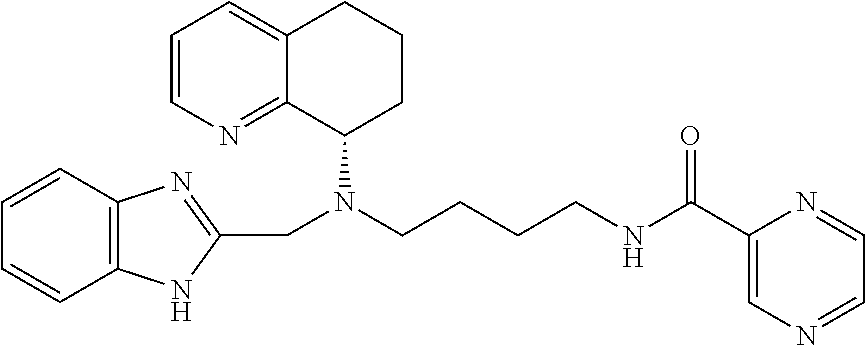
C1=CN=C2C(=C1)CCCC2N(CCCCNC(C1=CN=CC=N1)=O)CC1=NC2=C(C=CC=C2)N1
